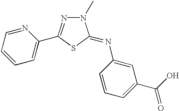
C1=CC=NC(C2=NN(C)C(=NC3=CC(C(O)=O)=CC=C3)S2)=C1
